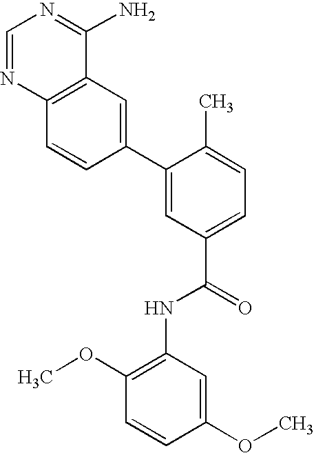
C1=NC2=C(C(N)=N1)C=C(C1=CC(C(=O)NC3=C(OC)C=CC(OC)=C3)=CC=C1C)C=C2
